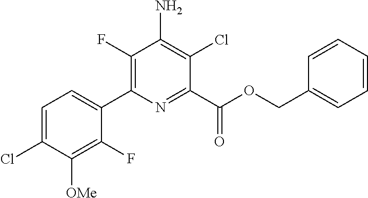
C1=C(Cl)C([OMe])=C(F)C(C2=C(F)C(N)=C(Cl)C(C(OCC3=CC=CC=C3)=O)=N2)=C1
